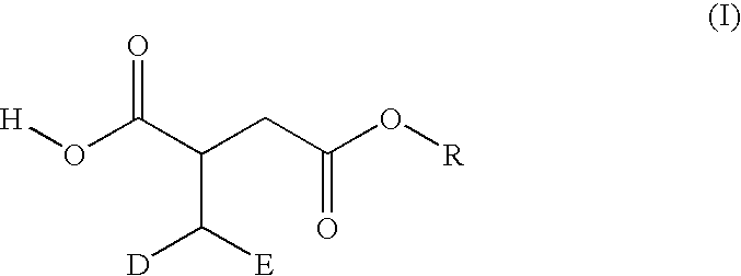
[H]OC(C(CC(O[R])=O)C([E])[D])=O
